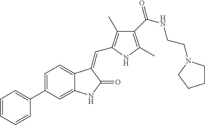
C1=C(C2=CC=CC=C2)C=C2C(=C1)C(=CC1=C(C)C(C(NCCN3CCCC3)=O)=C(C)N1)C(=O)N2
